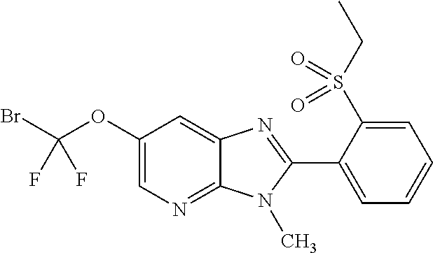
C1(OC(Br)(F)F)=CN=C2C(=C1)N=C(C1=CC=CC=C1S(CC)(=O)=O)N2C
